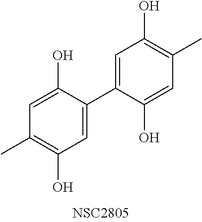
C1=C(C2=CC(O)=C(C)C=C2O)C(O)=CC(C)=C1O
